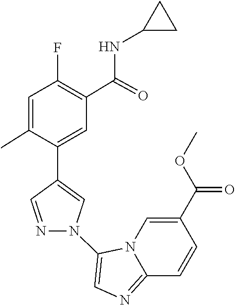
N12C(=NC=C1N1C=C(C3=CC(C(NC4CC4)=O)=C(F)C=C3C)C=N1)C=CC(C(=O)OC)=C2
